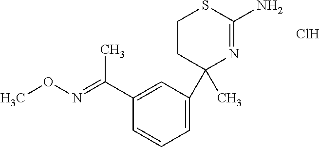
C1CC(C)(C2=CC=CC(C(=NOC)C)=C2)N=C(N)S1.Cl
